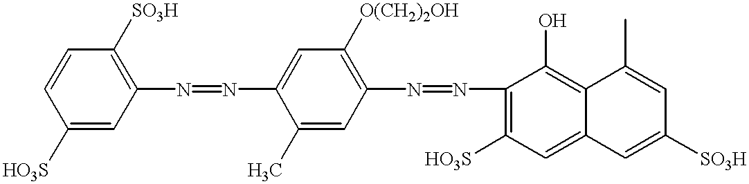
C1=C([HO3S])C=CC([SO3H])=C1N=NC1=CC([O(CH2)2OH])=C(N=NC2=C([HO3S])C=C3C(=C2O)C(C)=CC([SO3H])=C3)C=C1C
